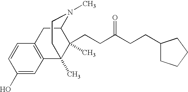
C1(O)=CC2=C(C=C1)CC1C(C)(CCC(CCC3CCCC3)=O)C2(C)CCN1C
